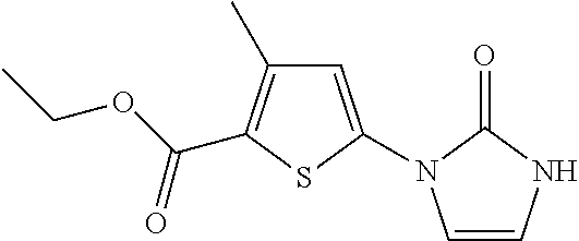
C1=C(N2C=CNC2=O)SC(C(OCC)=O)=C1C
